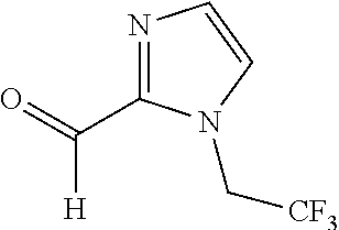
N1=C(C(=O)[H])N(C[CF3])C=C1
